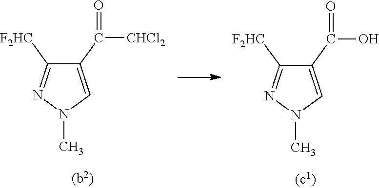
C1(C([CHCl2])=O)=CN(C)N=C1[F2HC].C1(C(O)=O)=CN(C)N=C1[F2HC]
